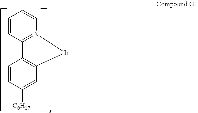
C1=CC2=N(C=C1)[Ir]C1=C2C=CC([C8H17])=C1
